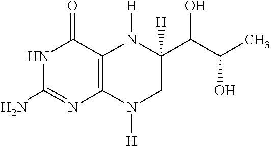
C12=C(C(=O)NC(N)=N1)N([H])C(C(C(O)C)O)([H])CN2[H]
